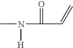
CN(C(=O)C=C)[H]
